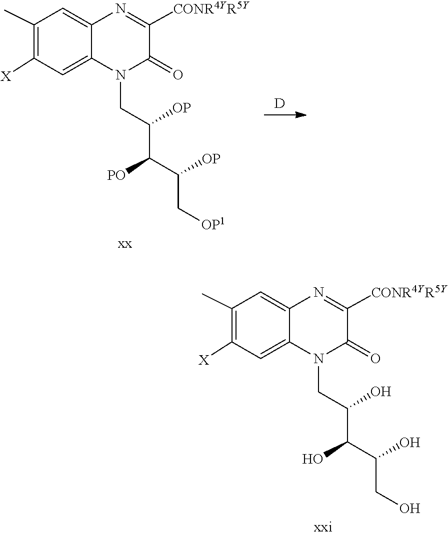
[D].C(C(C[OP1])[OP])(C(CN1C(=O)C([CONR4YR5Y])=NC2=CC(C)=C([X])C=C12)[OP])[PO].C(C(CO)O)(C(CN1C(=O)C([CONR4YR5Y])=NC2=CC(C)=C([X])C=C12)O)O
